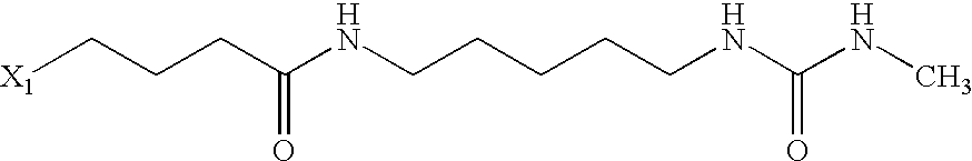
[X1]CCCC(NCCCCCNC(=O)NC)=O
